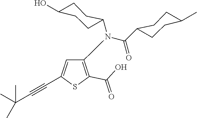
C1=C(C#CC(C)(C)C)SC(C(O)=O)=C1N(C(=O)C1CCC(C)CC1)C1CCC(O)CC1
